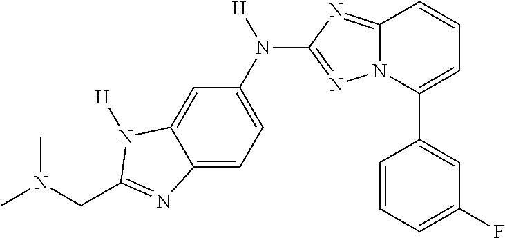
C1=CC=C(F)C=C1C1=CC=CC2=NC(N(C3=CC=C4C(=C3)N([H])C(CN(C)C)=N4)[H])=NN12
